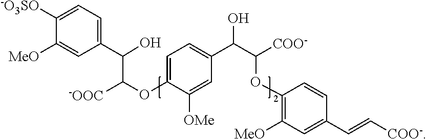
C1(C(C(OC2=CC=C(C(C([COO-])OC3=C([MeO])C=C(C=C[COO-])C=C3)O)C=C2[OMe])[-OOC])O)=CC=C([-O3SO])C([MeO])=C1
